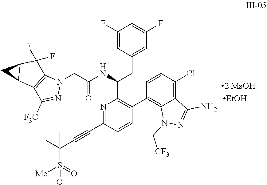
C1(F)=CC(CC(C2=C(C3=C4C(=C(Cl)C=C3)C(N)=NN4C[CF3])C=CC(C#CC(S([Me])(=O)=O)(C)C)=N2)NC(CN2C3=C(C([F3C])=N2)C2C(C3(F)F)C2)=O)=CC(F)=C1.[EtOH]
